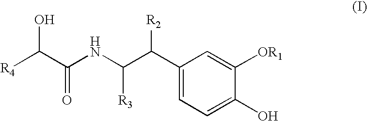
C1(C(C(NC(C([R4])O)=O)[R3])[R2])=CC=C(O)C([OR1])=C1
